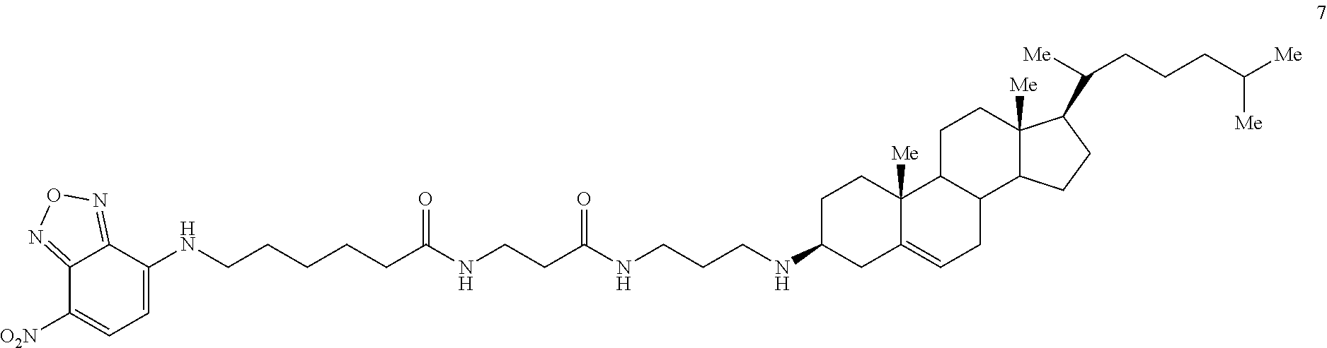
C12=NON=C1C(NCCCCCC(NCCC(NCCCNC1CC3=CCC4C(C3([Me])CC1)CCC1([Me])C4CCC1C([Me])CCCC([Me])[Me])=O)=O)=CC=C2[O2N]
